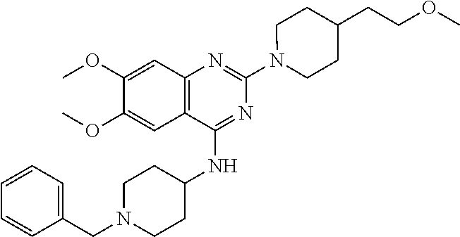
C12=C(C(NC3CCN(CC4=CC=CC=C4)CC3)=NC(N3CCC(CCOC)CC3)=N1)C=C(OC)C(OC)=C2
